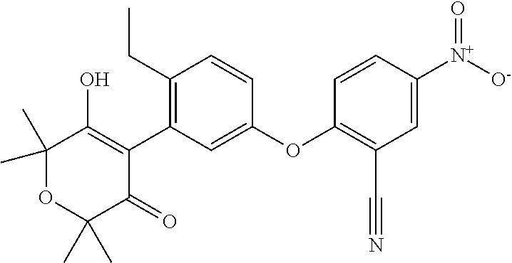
C1(C)(C)OC(C)(C)C(=O)C(C2=C(CC)C=CC(OC3=C(C#N)C=C([N+]([O-])=O)C=C3)=C2)=C1O
